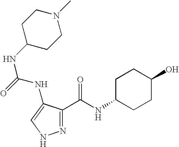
N(C1CCN(C)CC1)C(NC1=CNN=C1C(=O)NC1CCC(O)CC1)=O
